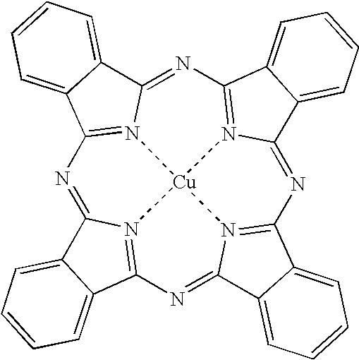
N1=C2N3=C(N=C4N5=C(N=C6N7=C(N=C8N(=C1C1=CC=CC=C81)[Cu]753)C1=CC=CC=C61)C1=CC=CC=C41)C1=CC=CC=C21
